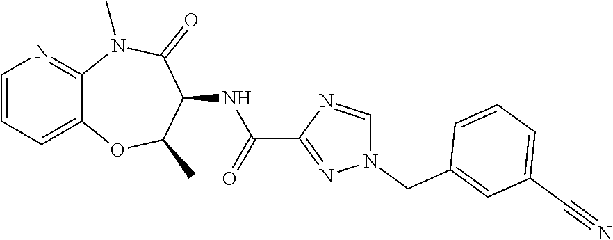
C12=CC=CN=C1N(C)C(=O)C(NC(C1=NN(CC3=CC(C#N)=CC=C3)C=N1)=O)C(C)O2
